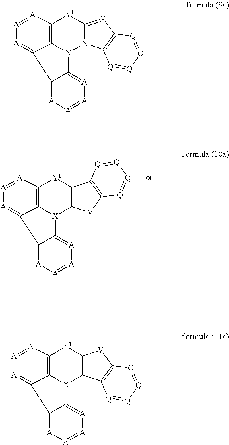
[A]1=[A]C2=C3C(=[A]1)C1=[A][A]=[A][A]=C1[X]3N1C(=[V]C3=C1[Q]=[Q][Q]=[Q]3)[Y1]2.[A]1=[A]C2=C3C(=[A]1)C1=[A][A]=[A][A]=C1[X]3C1=C([Y1]2)[V]C2=C1[Q]=[Q][Q]=[Q]2.[A]1=[A]C2=C3C(=[A]1)C1=[A][A]=[A][A]=C1[X]3C1=C([Y1]2)C2=C([V]1)[Q]=[Q][Q]=[Q]2
